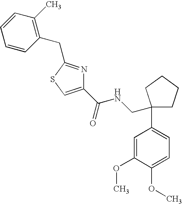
C1(C(=O)NCC2(C3=CC=C(OC)C(OC)=C3)CCCC2)=CSC(CC2=C(C)C=CC=C2)=N1
